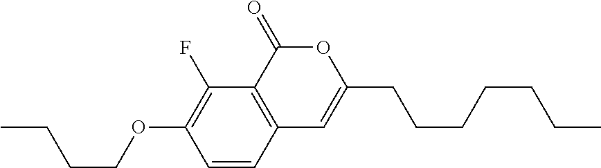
C1=CC2=C(C(F)=C1OCCCC)C(=O)OC(CCCCCCC)=C2
